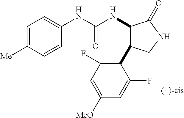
N(C(NC1C(C2=C(F)C=C([MeO])C=C2F)CNC1=O)=O)C1=CC=C([Me])C=C1
